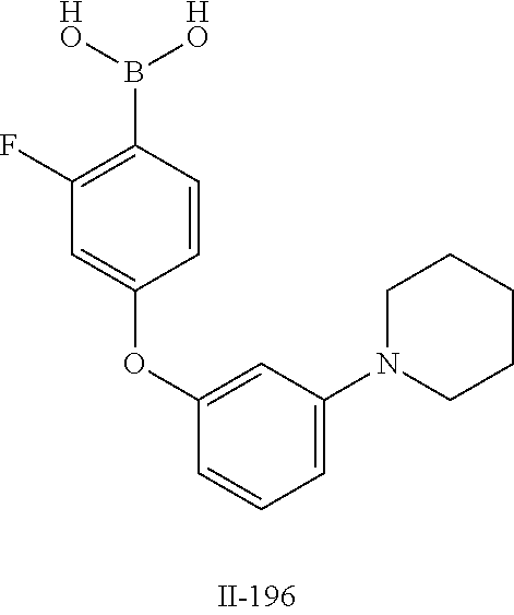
C1(F)=C(B([HO])[HO])C=CC(OC2=CC(N3CCCCC3)=CC=C2)=C1
